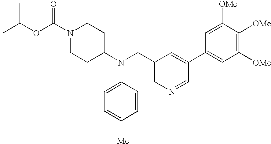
O(C(C)(C)C)C(N1CCC(N(CC2=CN=CC(C3=CC([OMe])=C([OMe])C([OMe])=C3)=C2)C2=CC=C([Me])C=C2)CC1)=O
